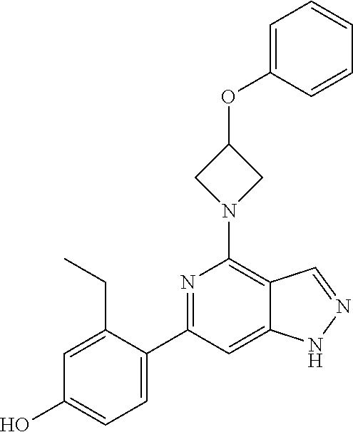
C1=C(CC)C(C2=NC(N3CC(OC4=CC=CC=C4)C3)=C3C(=C2)NN=C3)=CC=C1O
